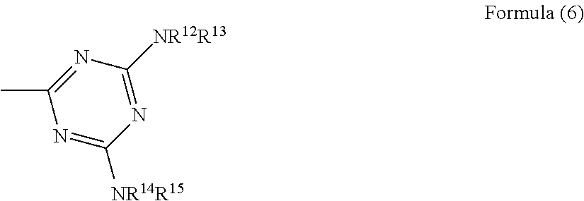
N1=C([NR12R13])N=C(C)N=C1[NR14R15]
